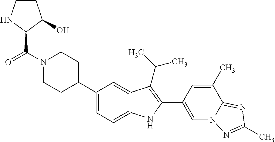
C(N1CCC(C2=CC=C3C(=C2)C(C(C)C)=C(C2=CN4C(=NC(C)=N4)C(C)=C2)N3)CC1)(=O)C1C(O)CCN1
